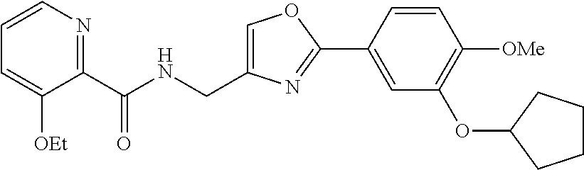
C1=C(CNC(C2=NC=CC=C2[OEt])=O)N=C(C2=CC(OC3CCCC3)=C([OMe])C=C2)O1
